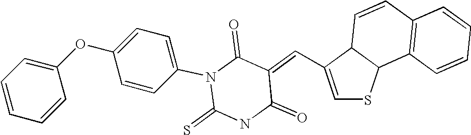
C12C(C=C3C(=O)N(C4=CC=C(OC5=CC=CC=C5)C=C4)C(=S)NC3=O)=CSC1C1=C(C=C2)C=CC=C1
